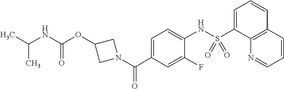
O=C(NC(C)C)OC1CN(C(C2=CC=C(NS(C3=CC=CC4=C3N=CC=C4)(=O)=O)C(F)=C2)=O)C1
